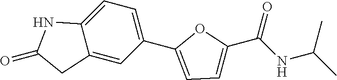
C1=C2C(=CC(C3=CC=C(C(NC(C)C)=O)O3)=C1)CC(=O)N2
